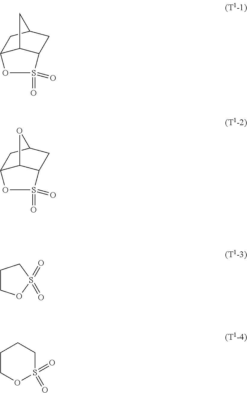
C12C3C(CC(C1)C3)S(=O)(=O)O2.C12C3C(CC(C1)O3)S(=O)(=O)O2.S1(=O)(=O)CCCO1.C1COS(=O)(=O)CC1
